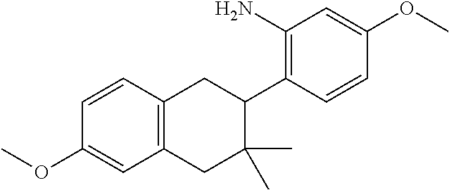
C1=CC2=C(C=C1OC)CC(C)(C)C(C1=C(N)C=C(OC)C=C1)C2
